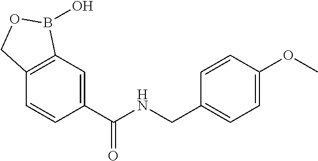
C1=C(C(NCC2=CC=C(OC)C=C2)=O)C=CC2=C1B(O)OC2
